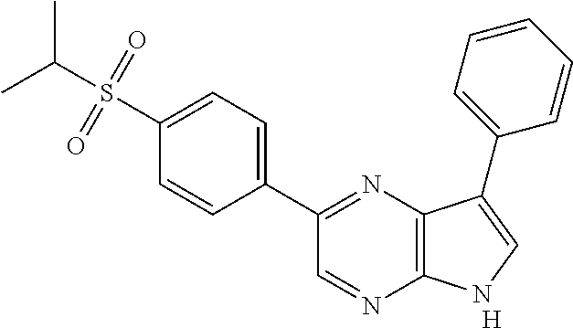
C1(C2=NC3=C(N=C2)NC=C3C2=CC=CC=C2)=CC=C(S(C(C)C)(=O)=O)C=C1.[H]
